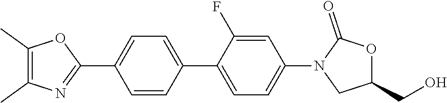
C1(C)=C(C)N=C(C2=CC=C(C3=CC=C(N4CC(CO)OC4=O)C=C3F)C=C2)O1
